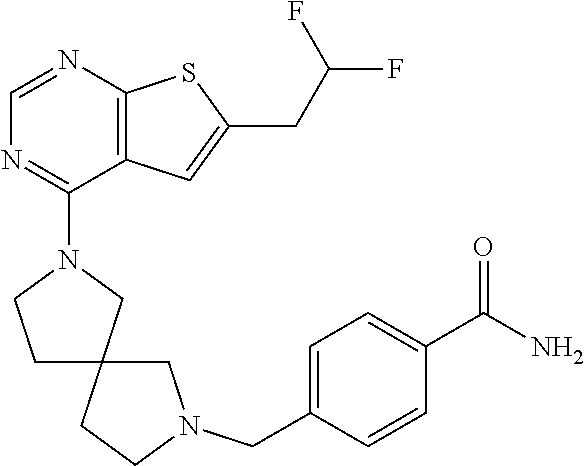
C1=NC2=C(C(N3CCC4(C3)CCN(CC3=CC=C(C(N)=O)C=C3)C4)=N1)C=C(CC(F)F)S2
